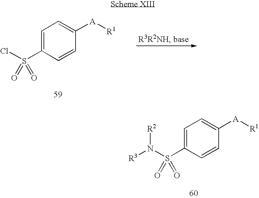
C1=C(S(Cl)(=O)=O)C=CC([A][R1])=C1.C1=C(S(N([R3])[R2])(=O)=O)C=CC([A][R1])=C1
